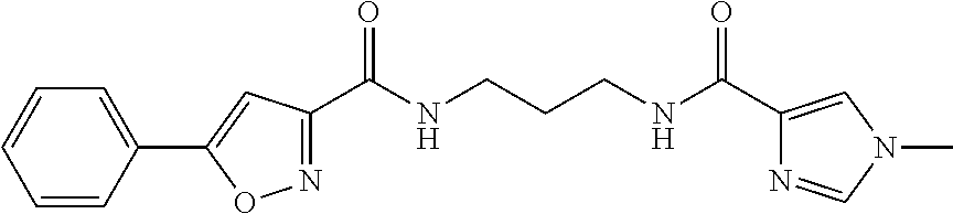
C1(C(NCCCNC(C2=NOC(C3=CC=CC=C3)=C2)=O)=O)=CN(C)C=N1
